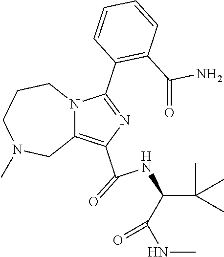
C1(C(=O)NC(C(NC)=O)C(C)(C)C)=C2N(C(C3=C(C(=O)N)C=CC=C3)=N1)CCCN(C)C2
